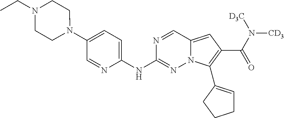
N1(C2=CC=C(NC3=NN4C(=CC(C(=O)N([CD3])[D3C])=C4C4=CCCC4)C=N3)N=C2)CCN(CC)CC1
